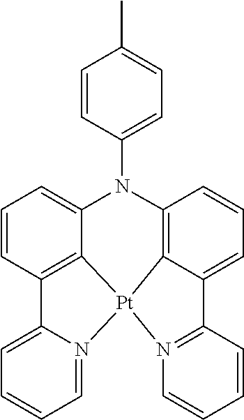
C12=N([Pt]34C5=C(C=CC=C15)N(C1=CC=C(C)C=C1)C1=CC=CC(=C31)C1=CC=CC=N14)C=CC=C2
